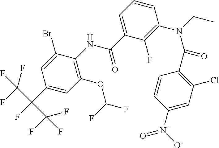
C1(C(C(F)(F)F)(C(F)(F)F)F)=CC(OC(F)F)=C(NC(C2=CC=CC(N(CC)C(C3=C(Cl)C=C([N+]([O-])=O)C=C3)=O)=C2F)=O)C(Br)=C1
